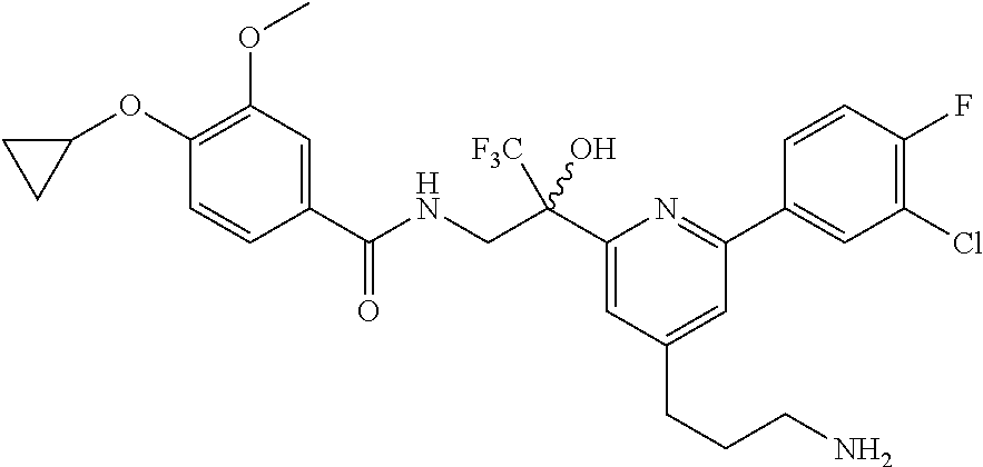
C1(C(NCC(C2=CC(CCCN)=CC(C3=CC(Cl)=C(F)C=C3)=N2)([F3C])O)=O)=CC(OC)=C(OC2CC2)C=C1
